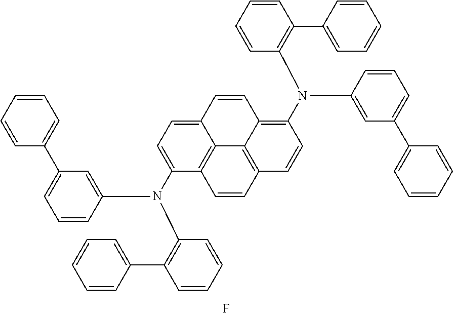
F.C1=C(C2=CC=CC=C2)C=C(N(C2=CC=C3C4=C2C=CC2=C4C(=C(N(C4=C(C5=CC=CC=C5)C=CC=C4)C4=CC(C5=CC=CC=C5)=CC=C4)C=C2)C=C3)C2=C(C3=CC=CC=C3)C=CC=C2)C=C1
